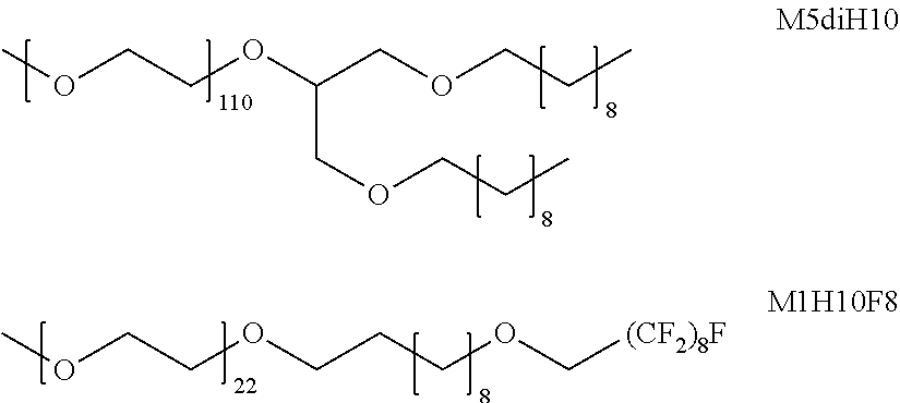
COCCOCCCOC[(CF2)8F].COCCOC(COCCC)COCCC
